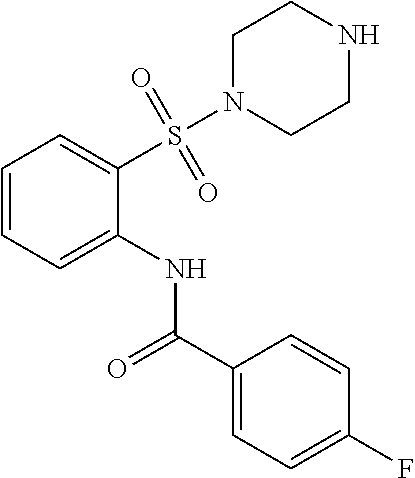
C1=C(C(=O)NC2=CC=CC=C2S(=O)(=O)N2CCNCC2)C=CC(F)=C1
